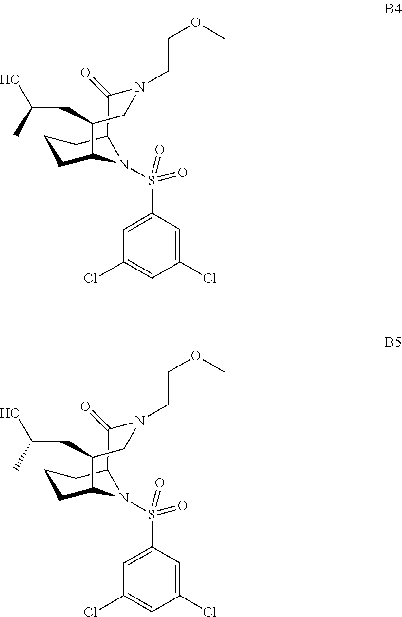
C1=C(S(=O)(=O)N2C3CCCC2C(=O)N(CCOC)CC3CC(O)C)C=C(Cl)C=C1Cl.C1=C(S(=O)(=O)N2C3CCCC2C(=O)N(CCOC)CC3CC(O)C)C=C(Cl)C=C1Cl
